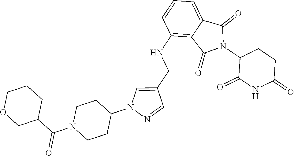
C1(NCC2=CN(C3CCN(C(=O)C4CCCOC4)CC3)N=C2)=C2C(=CC=C1)C(=O)N(C1C(=O)NC(=O)CC1)C2=O
